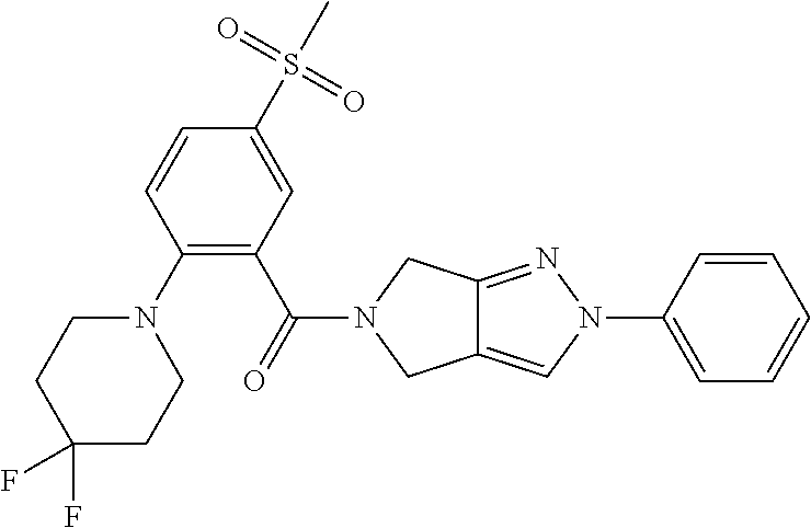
C1(S(C)(=O)=O)=CC(C(=O)N2CC3=CN(C4=CC=CC=C4)N=C3C2)=C(N2CCC(F)(F)CC2)C=C1
